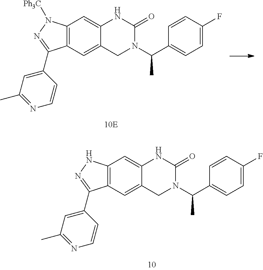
C12=C(C=C3C(=C1)NC(=O)N(C(C1=CC=C(F)C=C1)C)C3)C(C1=CC(C)=NC=C1)=NN2[Ph3C].C12=C(C=C3C(=C1)NC(=O)N(C(C1=CC=C(F)C=C1)C)C3)C(C1=CC(C)=NC=C1)=NN2
